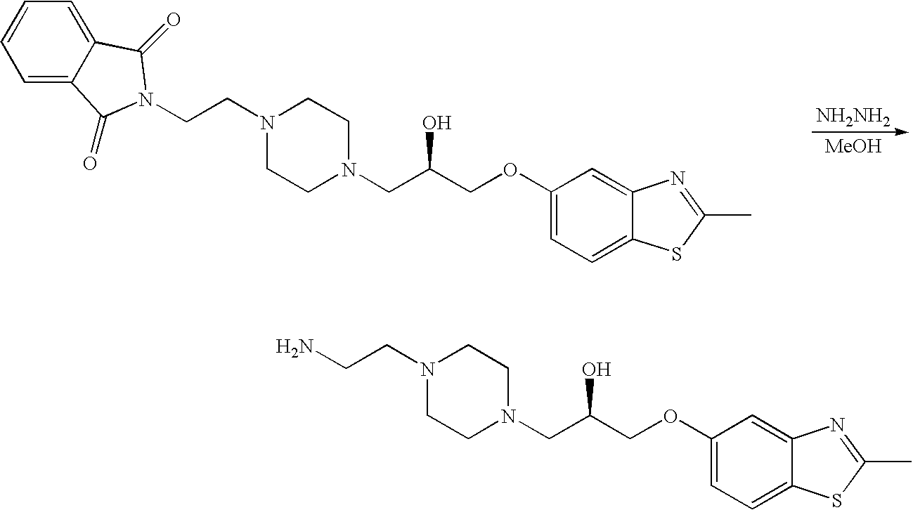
[NH2NH2].[MeOH].N1(CCN2C(=O)C3=CC=CC=C3C2=O)CCN(CC(COC2=CC=C3C(=C2)N=C(C)S3)O)CC1.N1(CCN)CCN(CC(COC2=CC=C3C(=C2)N=C(C)S3)O)CC1
